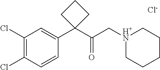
[Cl-].C1(Cl)=C(Cl)C=CC(C2(C(C[H+N]3CCCCC3)=O)CCC2)=C1
